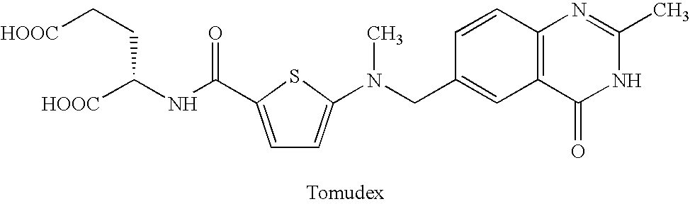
[HOOC]C(NC(C1=CC=C(N(CC2=CC3=C(C=C2)N=C(C)NC3=O)C)S1)=O)CC[HOOC]
